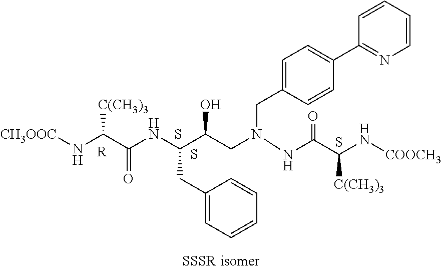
S.S.S.[R].C1=CC(C2=CC=C(CN(CC(C(NC(C(N[CH3OOC])[C(CH3)3])=O)CC3=CC=CC=C3)O)NC(C(N[COOCH3])[C(CH3)3])=O)C=C2)=NC=C1
